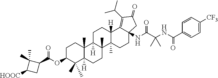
C1C(OC(=O)C2C(C)(C)C([HOOC])C2)C(C)(C)C2([H])C(C)(C1)C1([H])C(C)(CC2)C2(C)C([H])(CC1)C1=C(C(C)C)C(=O)CC1(NC(=O)C(C)(C)NC(=O)C1=CC=C([CF3])C=C1)CC2
